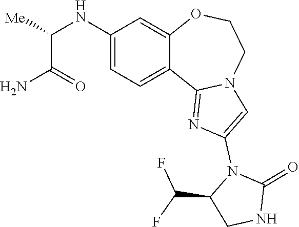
C(C(=O)N)(NC1=CC=C2C(=C1)OCCN1C2=NC(N2C(C(F)F)CNC2=O)=C1)[Me]
